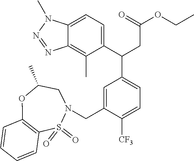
C1=CC=CC2=C1OC(C)CN(CC1=CC(C(CC(OCC)=O)C3=CC=C4C(=C3C)N=NN4C)=CC=C1[CF3])S2(=O)=O
